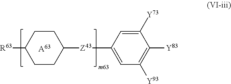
C1CC([Z43]C2=CC([Y93])=C([Y83])C([Y73])=C2)CCC1[R63].[A63]
